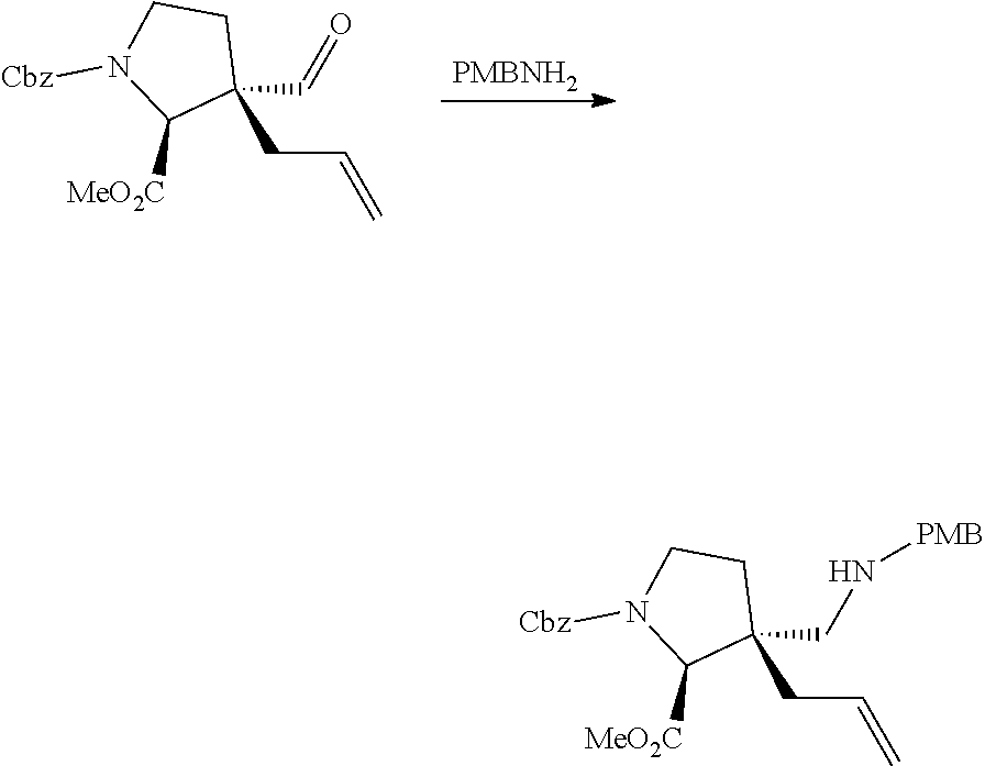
C1(CN[PMB])(CC=C)CCN([Cbz])C1[MeO2C].C1(C=O)(CC=C)CCN([Cbz])C1[MeO2C].[PMBNH2]
